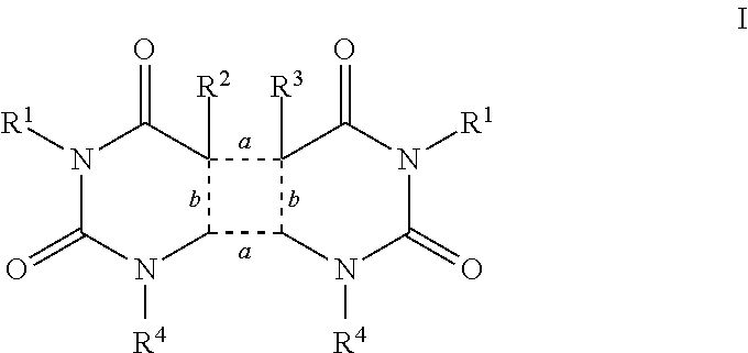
C12([R2])C(C3C1([R3])C(=O)N([R1])C(=O)N3[R4])N([R4])C(=O)N([R1])C2=O
